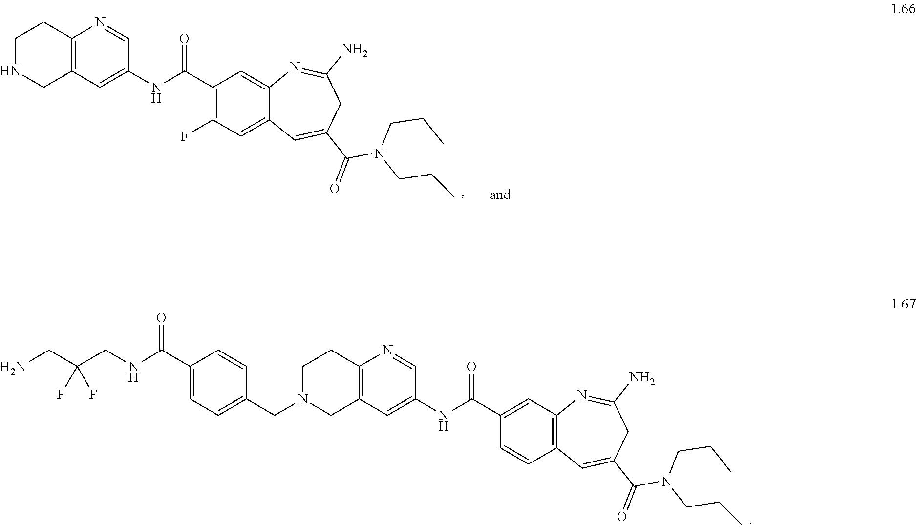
C12=C(C=C(C(NC3=CC4=C(N=C3)CCN(CC3=CC=C(C(NCC(CN)(F)F)=O)C=C3)C4)=O)C=C1)N=C(N)CC(C(=O)N(CCC)CCC)=C2.C12=CC(F)=C(C(NC3=CC4=C(N=C3)CCNC4)=O)C=C1N=C(N)CC(C(=O)N(CCC)CCC)=C2
